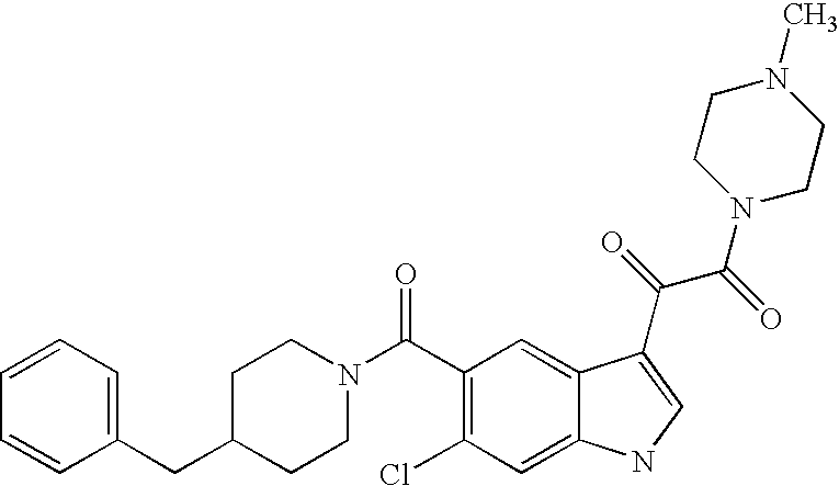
C1=CC=C(CC2CCN(C(C3=C(Cl)C=C4C(=C3)C(C(=O)C(=O)N3CCN(C)CC3)=CN4)=O)CC2)C=C1
